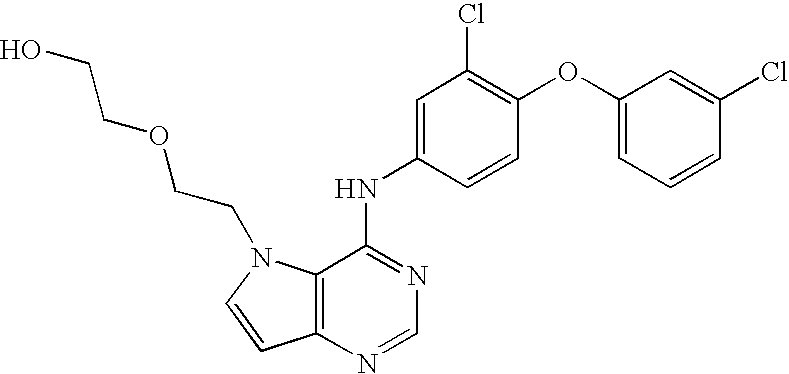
C12=C(N=CN=C1NC1=CC(Cl)=C(OC3=CC=CC(Cl)=C3)C=C1)C=CN2CCOCCO
